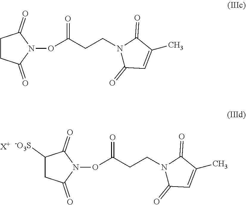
C1CC(=O)N(OC(CCN2C(=O)C=C(C)C2=O)=O)C1=O.C1([-O3S])CC(=O)N(OC(CCN2C(=O)C=C(C)C2=O)=O)C1=O.[X+]
